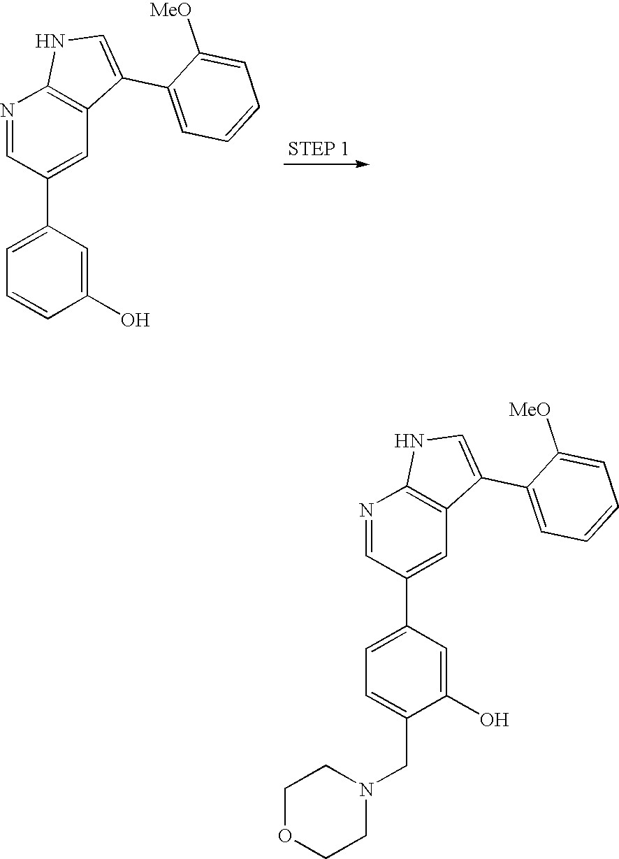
N1=CC(C2=CC=C(CN3CCOCC3)C(O)=C2)=CC2=C1NC=C2C1=CC=CC=C1[MeO].N1=CC(C2=CC=CC(O)=C2)=CC2=C1NC=C2C1=CC=CC=C1[MeO]
